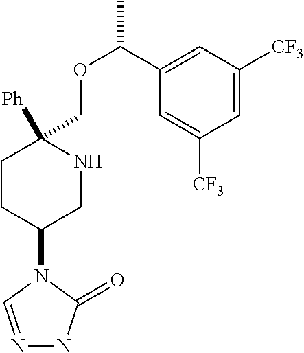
C1CC(N2C=NNC2=O)CNC1([Ph])COC(C1=CC([CF3])=CC([CF3])=C1)C
